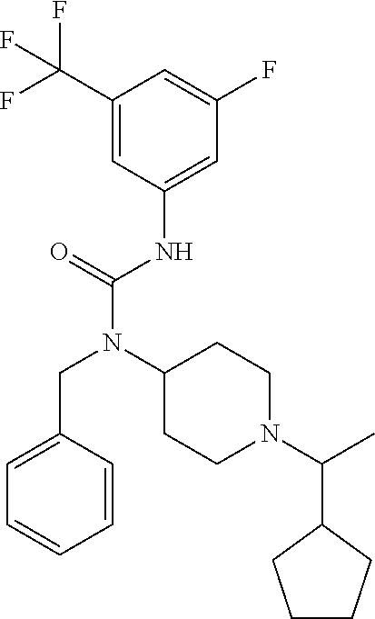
C1(C(F)(F)F)=CC(NC(N(C2CCN(C(C)C3CCCC3)CC2)CC2=CC=CC=C2)=O)=CC(F)=C1
